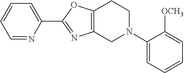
C1=NC(C2=NC3=C(O2)CCN(C2=CC=CC=C2[OCH3])C3)=CC=C1
